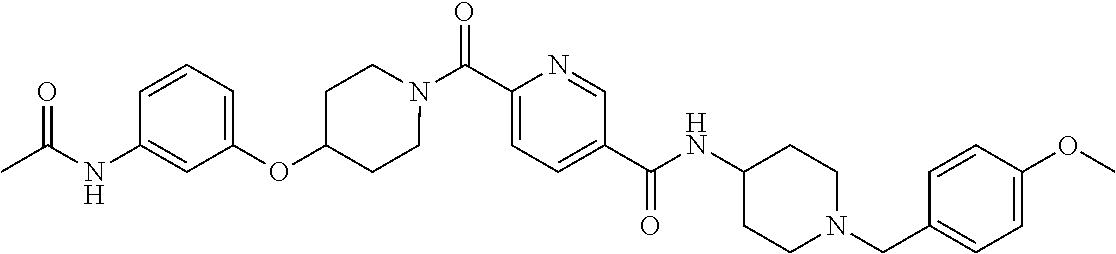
N(C(C1=CC=C(C(=O)N2CCC(OC3=CC=CC(NC(C)=O)=C3)CC2)N=C1)=O)C1CCN(CC2=CC=C(OC)C=C2)CC1
